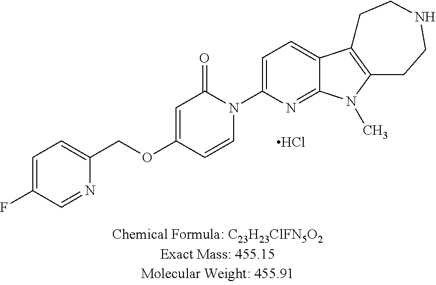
C1=C(F)C=NC(COC2=CC(=O)N(C3=CC=C4C(=N3)N(C)C3=C4CCNCC3)C=C2)=C1.Cl
